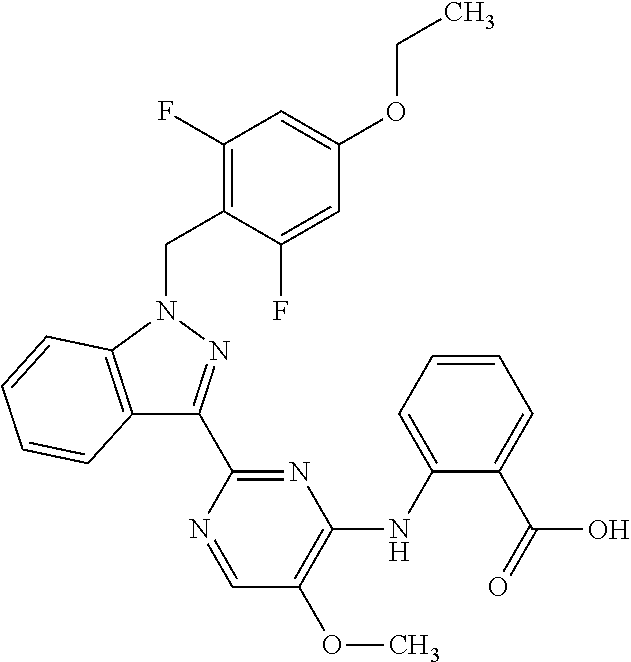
C12=C(N(CC3=C(F)C=C(OCC)C=C3F)N=C1C1=NC(NC3=CC=CC=C3C(=O)O)=C(OC)C=N1)C=CC=C2
